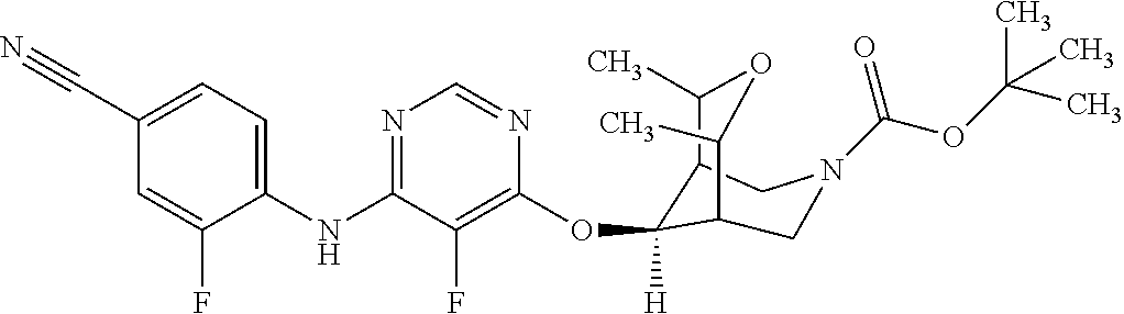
C1(NC2=NC=NC(OC3([H])C4C(C)OC(C)C3CN(C(=O)OC(C)(C)C)C4)=C2F)=CC=C(C#N)C=C1F
